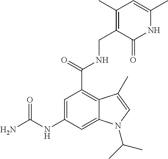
N(C1=CC(C(NCC2=C(C)C=C(C)NC2=O)=O)=C2C(=C1)N(C(C)C)C=C2C)C(N)=O
